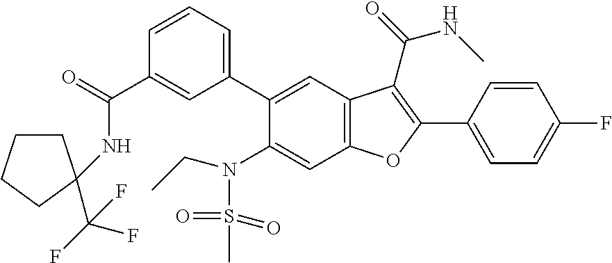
C(C1=CC(C2=CC3=C(C=C2N(S(C)(=O)=O)CC)OC(C2=CC=C(F)C=C2)=C3C(=O)NC)=CC=C1)(=O)NC1(C(F)(F)F)CCCC1
